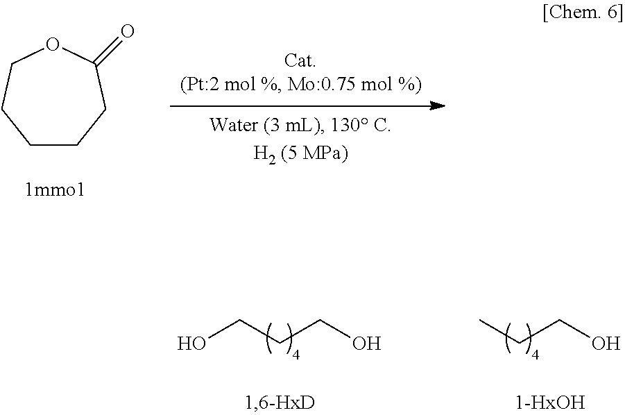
C1CCC(=O)OCC1.C(CCO)O.CCCO
